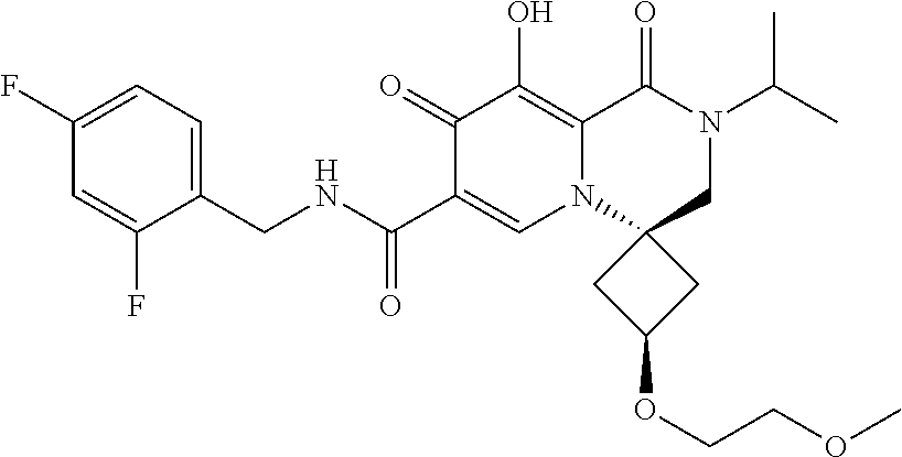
C1(CNC(=O)C2=CN3C(=C(O)C2=O)C(=O)N(C(C)C)CC32CC(OCCOC)C2)=CC=C(F)C=C1F
